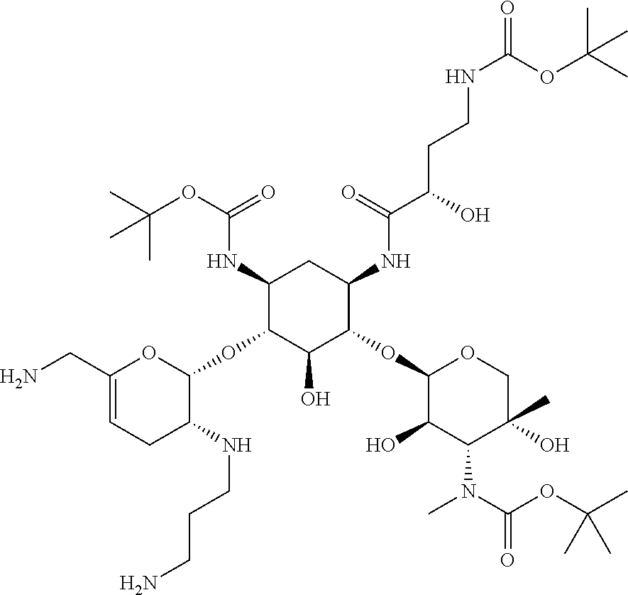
C1(NC(OC(C)(C)C)=O)C(OC2OC(CN)=CCC2NCCCN)C(O)C(OC2C(O)C(N(C)C(=O)OC(C)(C)C)C(C)(O)CO2)C(NC(C(O)CCNC(=O)OC(C)(C)C)=O)C1
